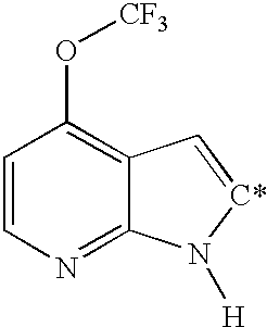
C1=CN=C2C(=C1O[CF3])C=[C*]N2[H]
